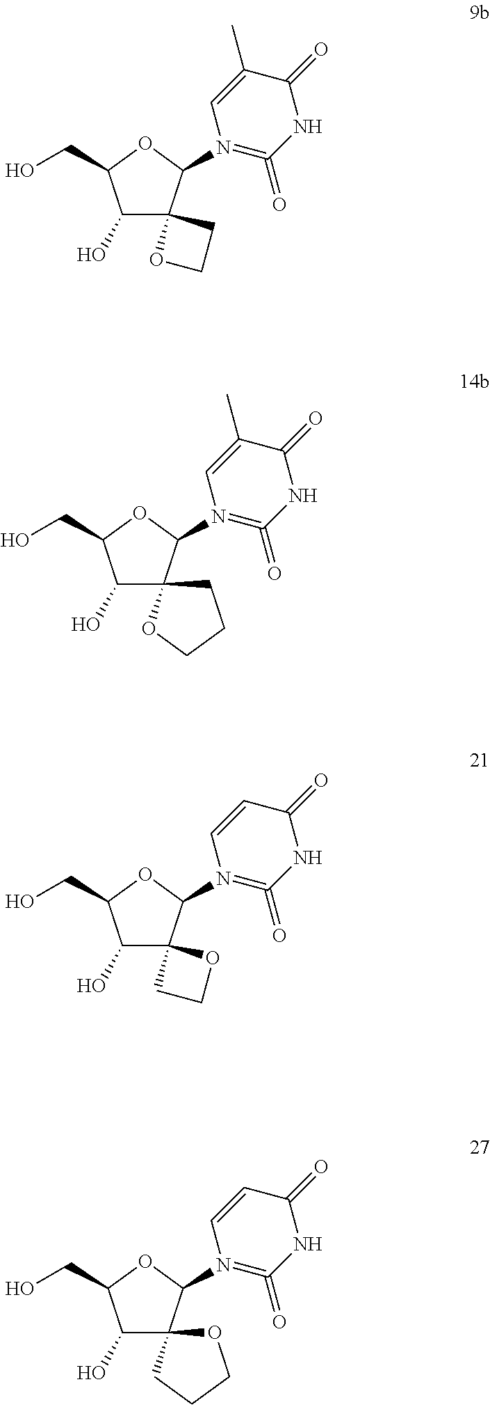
C1(O)C2(C(N3=C(=O)NC(=O)C(C)=C3)OC1CO)OCC2.C1(O)C(CO)OC(N2=C(=O)NC(=O)C(C)=C2)C12CCCO2.C1(O)C2(C(N3=C(=O)NC(=O)C=C3)OC1CO)CCO2.C1(O)C(CO)OC(N2=C(=O)NC(=O)C=C2)C12OCCC2
